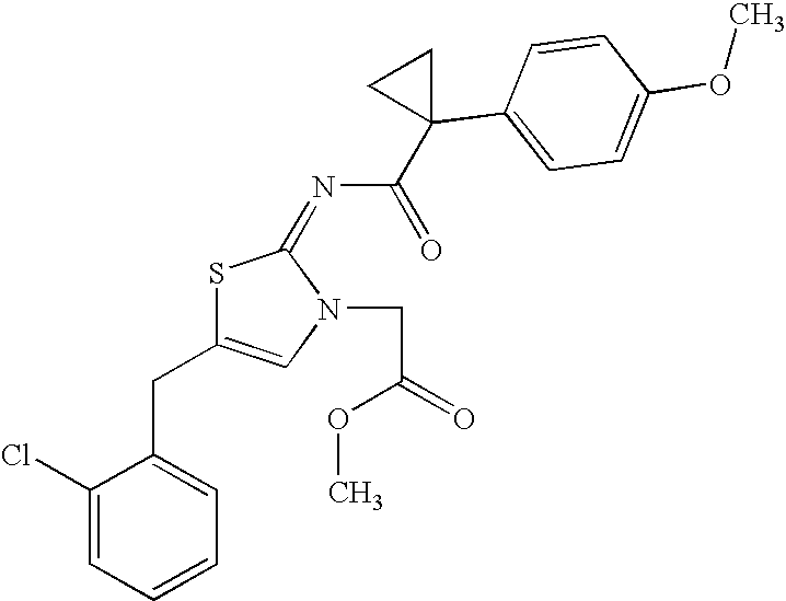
C1(Cl)=CC=CC=C1CC1=CN(CC(=O)OC)C(=NC(=O)C2(C3=CC=C(OC)C=C3)CC2)S1
